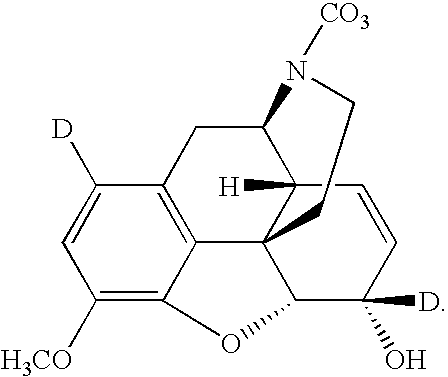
C1([H3CO])=C2C3=C(C([D])=C1)CC1C4([H])C3(C(C(O)([D])C=C4)O2)CCN1[CO3]
